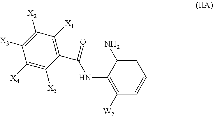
C1(C(=O)NC2=C([W2])C=CC=C2N)=C([X1])C([X2])=C([X3])C([X4])=C1[X5]
